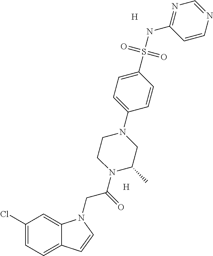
C1(Cl)=CC=C2C(=C1)N(CC(=O)N1C(C)CN(C3=CC=C(S(NC4=NC=NC=C4)(=O)=O)C=C3)CC1)C=C2.[H].[H]
